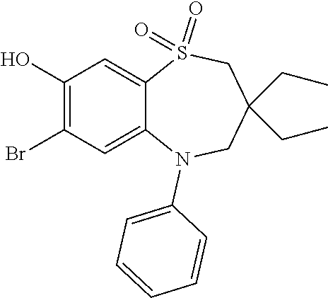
C1=CC=C(N2C3=CC(Br)=C(O)C=C3S(=O)(=O)CC(CC)(CC)C2)C=C1
